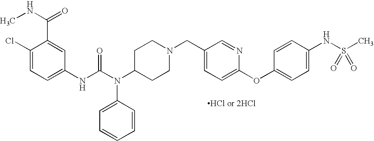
C1(NC(N(C2CCN(CC3=CC=C(OC4=CC=C(NS(C)(=O)=O)C=C4)N=C3)CC2)C2=CC=CC=C2)=O)=CC=C(Cl)C(C(=O)NC)=C1
